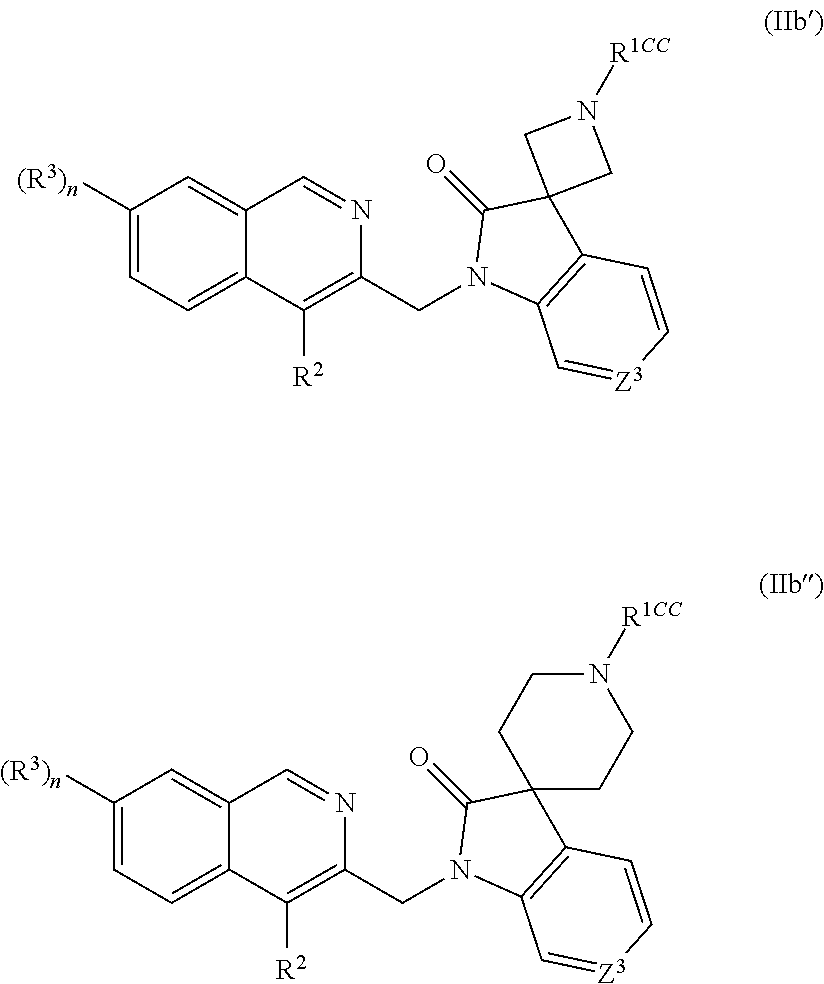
C1([(R3)n])=CC=C2C(=C1)C=NC(CN1C3=C(C4(C1=O)CN([R1CC])C4)C=C[Z3]=C3)=C2[R2].C1([(R3)n])=CC=C2C(=C1)C=NC(CN1C3=C(C4(C1=O)CCN([R1CC])CC4)C=C[Z3]=C3)=C2[R2]
